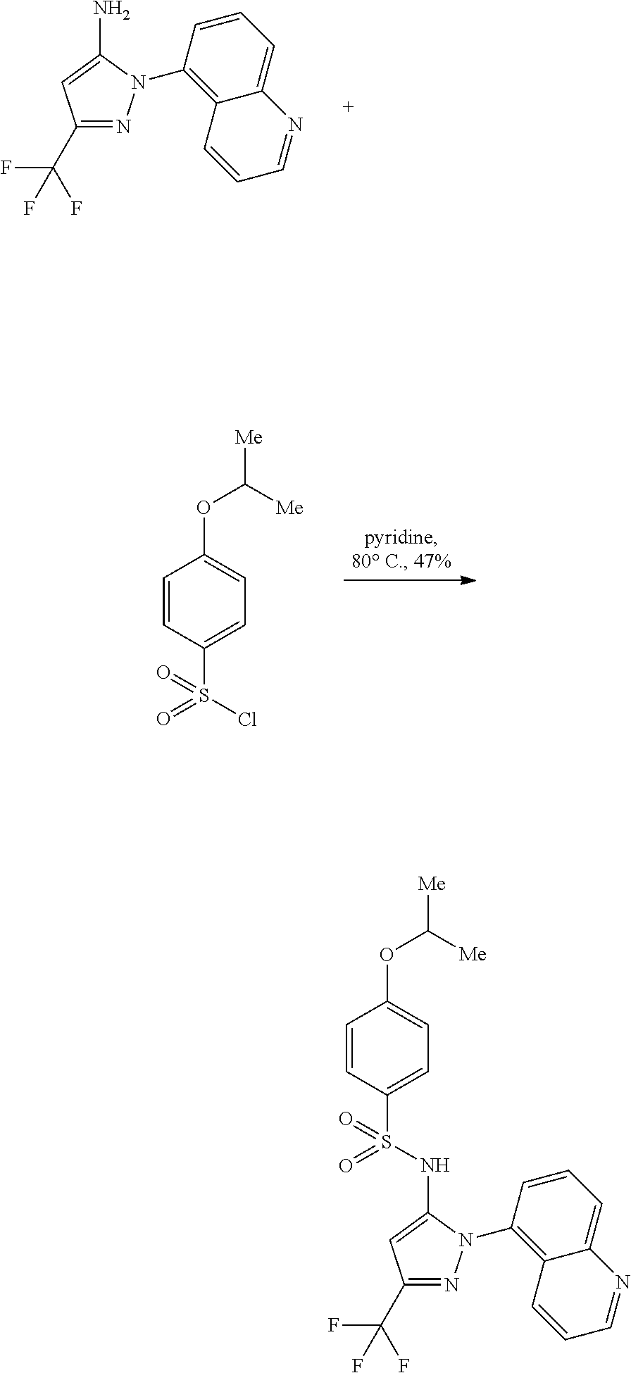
C1=CC(S(=O)(Cl)=O)=CC=C1OC([Me])[Me].C1(C(F)(F)F)=NN(C2=C3C(=CC=C2)N=CC=C3)C(N)=C1.C1(C(F)(F)F)=NN(C2=C3C(=CC=C2)N=CC=C3)C(NS(=O)(C2=CC=C(OC([Me])[Me])C=C2)=O)=C1
